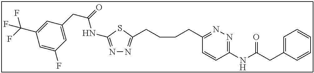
N1=C(NC(=O)CC2=CC(F)=CC(C(F)(F)F)=C2)SC(CCCCC2=NN=C(NC(CC3=CC=CC=C3)=O)C=C2)=N1
